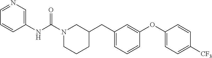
C1=NC=C(NC(N2CCCC(CC3=CC=CC(OC4=CC=C([CF3])C=C4)=C3)C2)=O)C=C1
